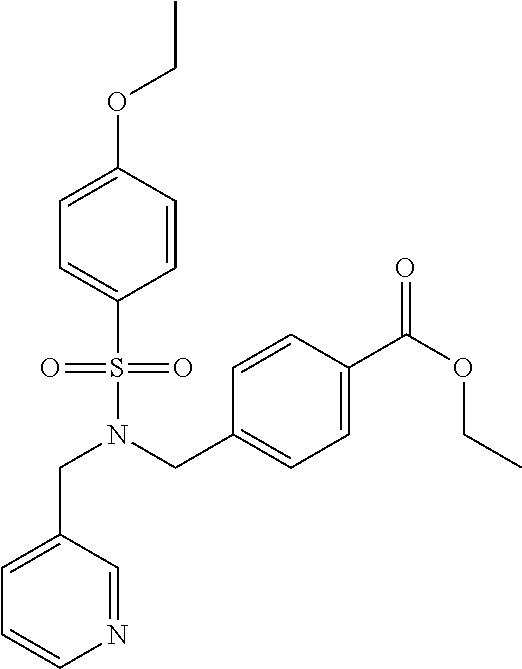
C(N(CC1=CC=C(C(OCC)=O)C=C1)S(=O)(=O)C1=CC=C(OCC)C=C1)C1=CC=CN=C1
